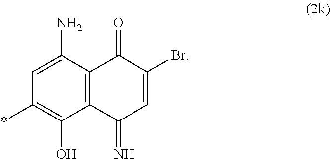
C1=C(N)C2=C(C(O)=C1*)C(=N)C=C(Br)C2=O
